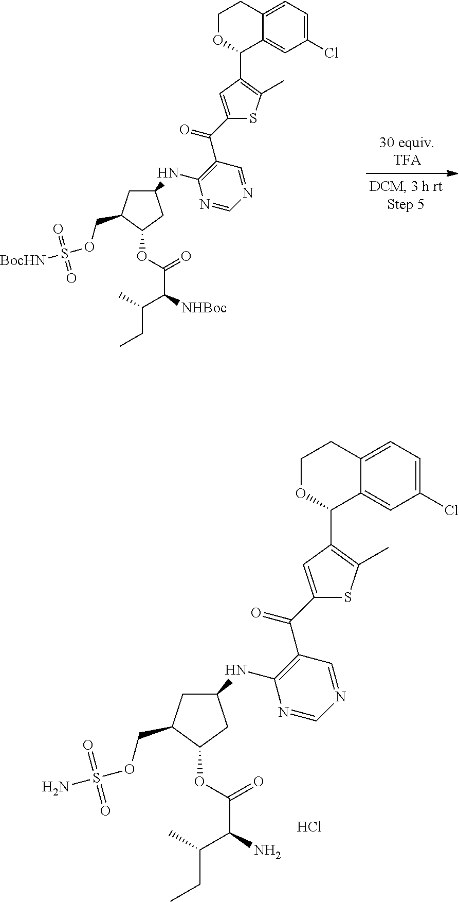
C1(C2=C(C)SC(C(=O)C3=C(NC4CC(COS(=O)(=O)[BocHN])C(OC(C(C(C)CC)[NHBoc])=O)C4)N=CN=C3)=C2)C2=CC(Cl)=CC=C2CCO1.C1(C2=C(C)SC(C(=O)C3=C(NC4CC(COS(=O)(=O)N)C(OC(C(C(C)CC)N)=O)C4)N=CN=C3)=C2)C2=CC(Cl)=CC=C2CCO1.Cl
